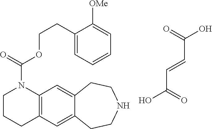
C(=CC(=O)O)C(O)=O.C12=C(C=C3C(=C1)CCNCC3)CCCN2C(OCCC1=CC=CC=C1[OMe])=O
